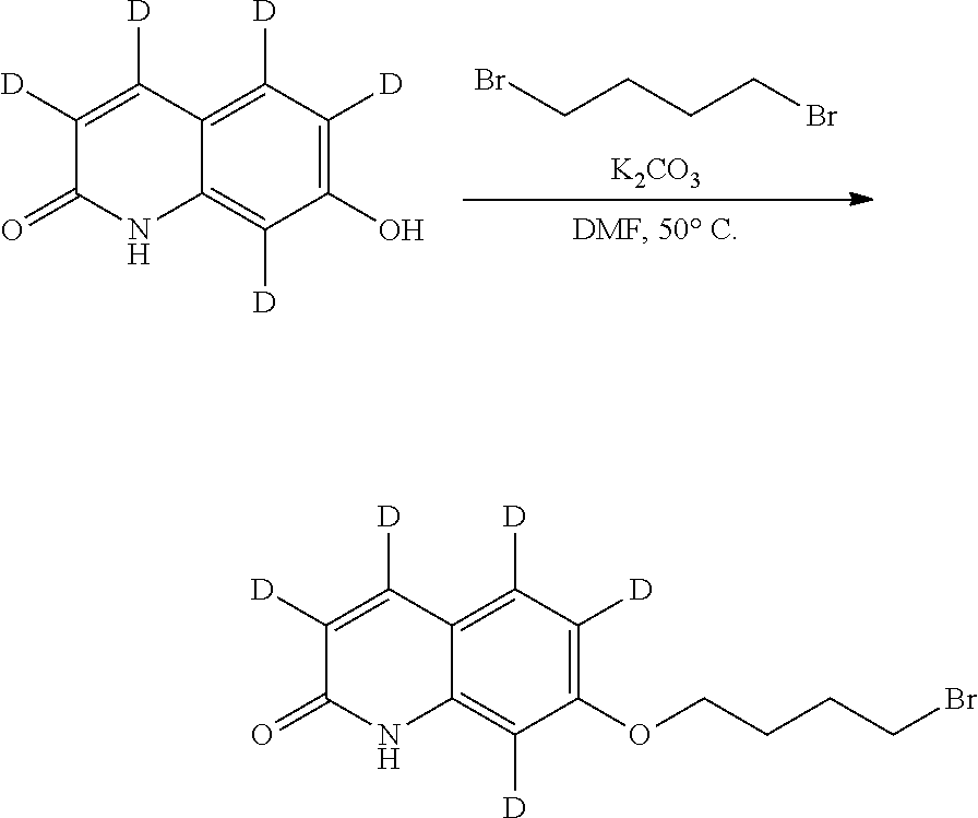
BrCCCCBr.[K2CO3].C1([D])=C([D])C2=C([D])C([D])=C(O)C([D])=C2NC1=O.C1([D])=C([D])C2=C([D])C([D])=C(OCCCCBr)C([D])=C2NC1=O
